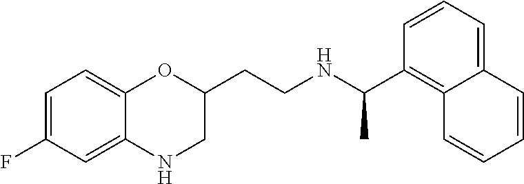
C1=C(F)C=C2C(=C1)OC(CCNC(C1=C3C(=CC=C1)C=CC=C3)C)CN2
